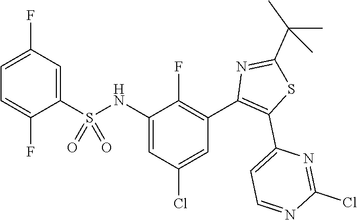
C1=C(F)C=C(S(NC2=CC(Cl)=CC(C3=C(C4=CC=NC(Cl)=N4)SC(C(C)(C)C)=N3)=C2F)(=O)=O)C(F)=C1
